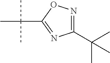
C1(C(C)(C)C)=NOC(C(C)(C)C)=N1
